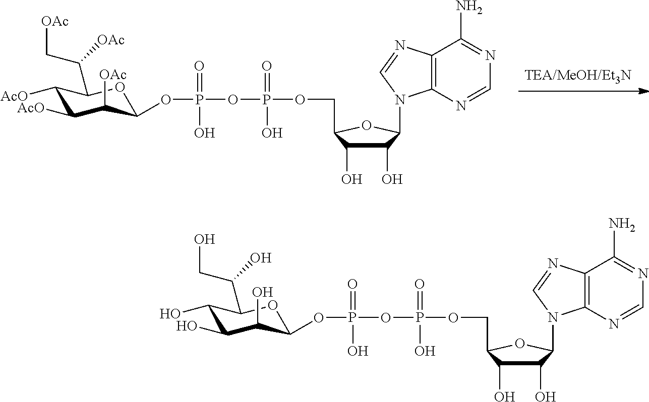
C1(O)C(O)C(COP(OP(OC2C([OAc])C([AcO])C([AcO])C(C([OAc])C[OAc])O2)(=O)O)(=O)O)OC1N1C2=C(C(N)=NC=N2)N=C1.C1(O)C(O)C(COP(OP(OC2C(O)C(O)C(O)C(C(O)CO)O2)(=O)O)(=O)O)OC1N1C2=C(C(N)=NC=N2)N=C1
